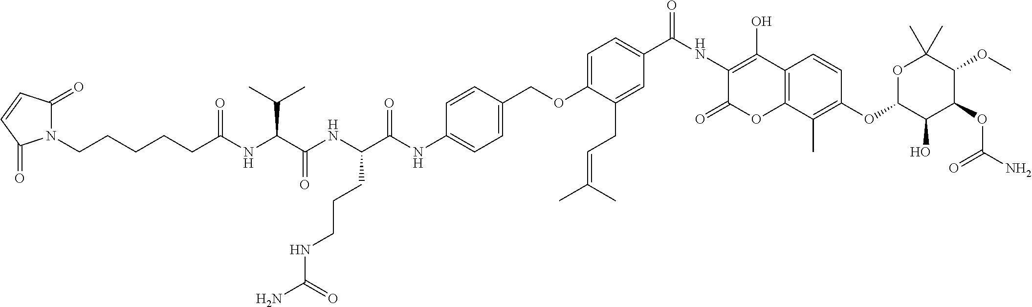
N1(CCCCCC(NC(C(NC(C(NC2=CC=C(COC3=CC=C(C(NC4=C(O)C5=C(OC4=O)C(C)=C(OC4C(O)C(OC(N)=O)C(OC)C(C)(C)O4)C=C5)=O)C=C3CC=C(C)C)C=C2)=O)CCCNC(N)=O)=O)C(C)C)=O)C(=O)C=CC1=O
